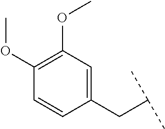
C(C1=CC(OC)=C(OC)C=C1)C(C)C
